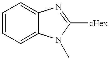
C1=CC=C2C(=C1)N=C([cHex])N2C
